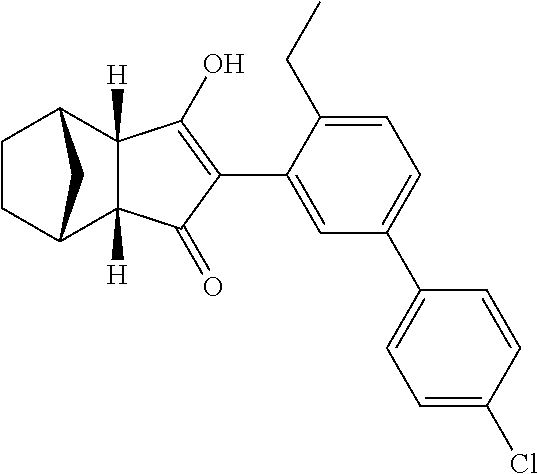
C1C2C3([H])C([H])(C(C1)C2)C(O)=C(C1=CC(C2=CC=C(Cl)C=C2)=CC=C1CC)C3=O
